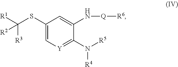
C1(SC([R1])([R3])[R2])=C[Y]=C(N([R5])[R4])C(N[Q][R6])=C1
